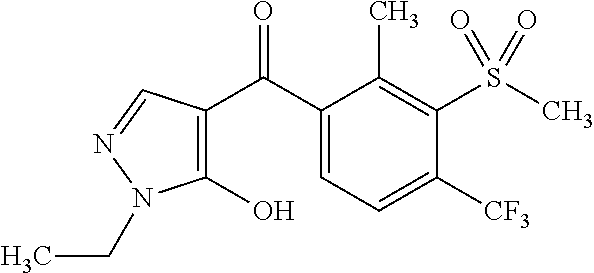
C1(O)=C(C(C2=CC=C([CF3])C(S(C)(=O)=O)=C2C)=O)C=NN1CC
